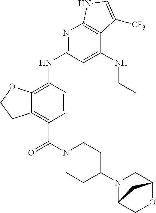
C12=C(C(=O)N3CCC(N4C5COC(C4)C5)CC3)C=CC(NC3=NC4=C(C(NCC)=C3)C([CF3])=CN4)=C1OCC2
